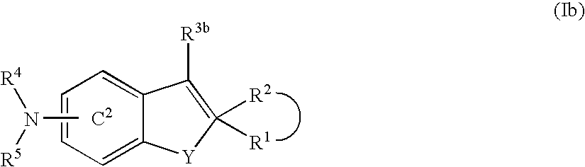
C1=CC=C2C(=C1)C([R3b])=C([R2])([R1])[Y]2.CN([R5])[R4]
